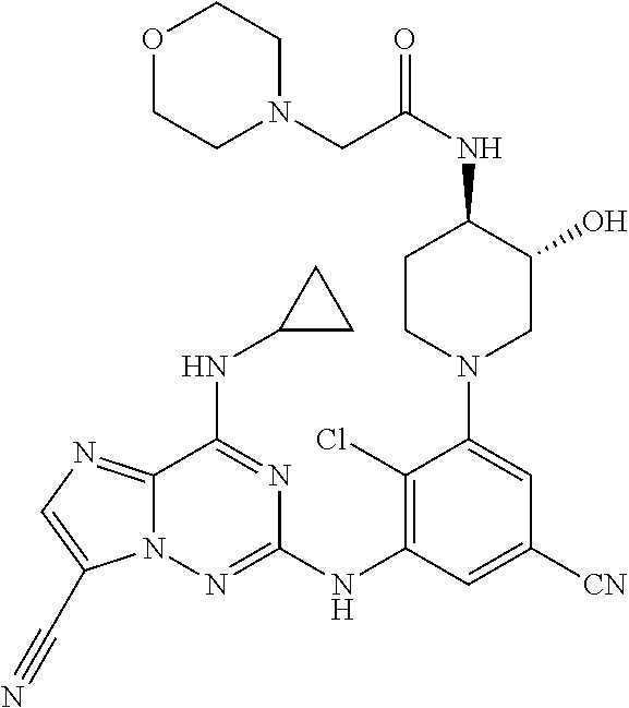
C1(Cl)=C(NC2=NN3C(=NC=C3C#N)C(NC3CC3)=N2)C=C([CN])C=C1N1CCC(NC(=O)CN2CCOCC2)C(O)C1
